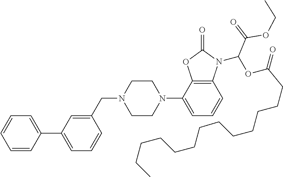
C1=CC=CC(C2=CC=CC(CN3CCN(C4=CC=CC5=C4OC(=O)N5C(OC(CCCCCCCCCCCCC)=O)C(=O)OCC)CC3)=C2)=C1
